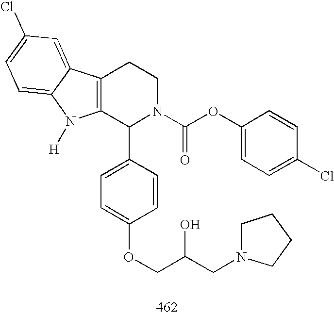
C12=C(C(C3=CC=C(OCC(CN4CCCC4)O)C=C3)N(C(OC3=CC=C(Cl)C=C3)=O)CC1)N([H])C1=CC=C(Cl)C=C21
